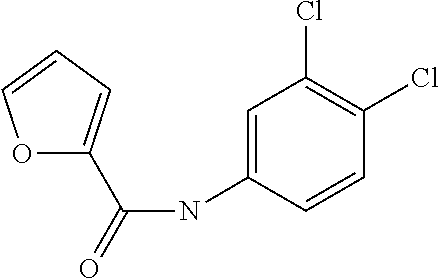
C(NC1=CC(Cl)=C(Cl)C=C1)(=O)C1=CC=CO1
